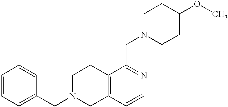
C1=CC=C(CN2CCC3=C(C2)C=CN=C3CN2CCC(OC)CC2)C=C1
